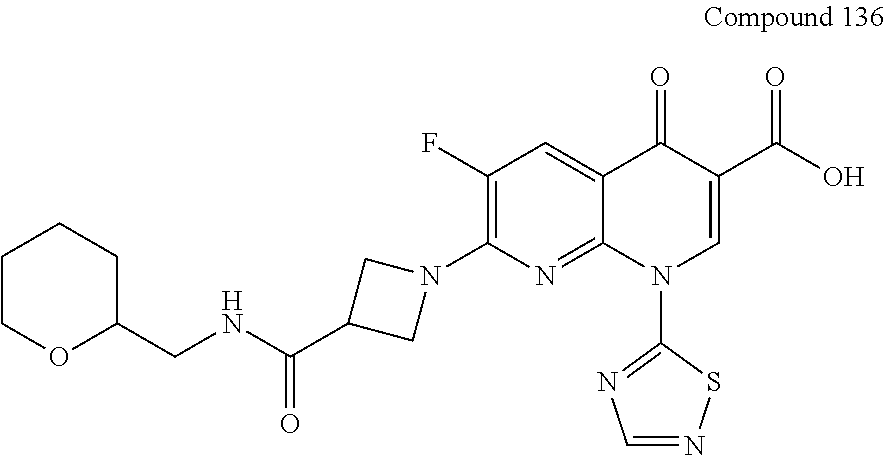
C1(F)=C(N2CC(C(NCC3CCCCO3)=O)C2)N=C2C(=C1)C(=O)C(C(O)=O)=CN2C1=NC=NS1
